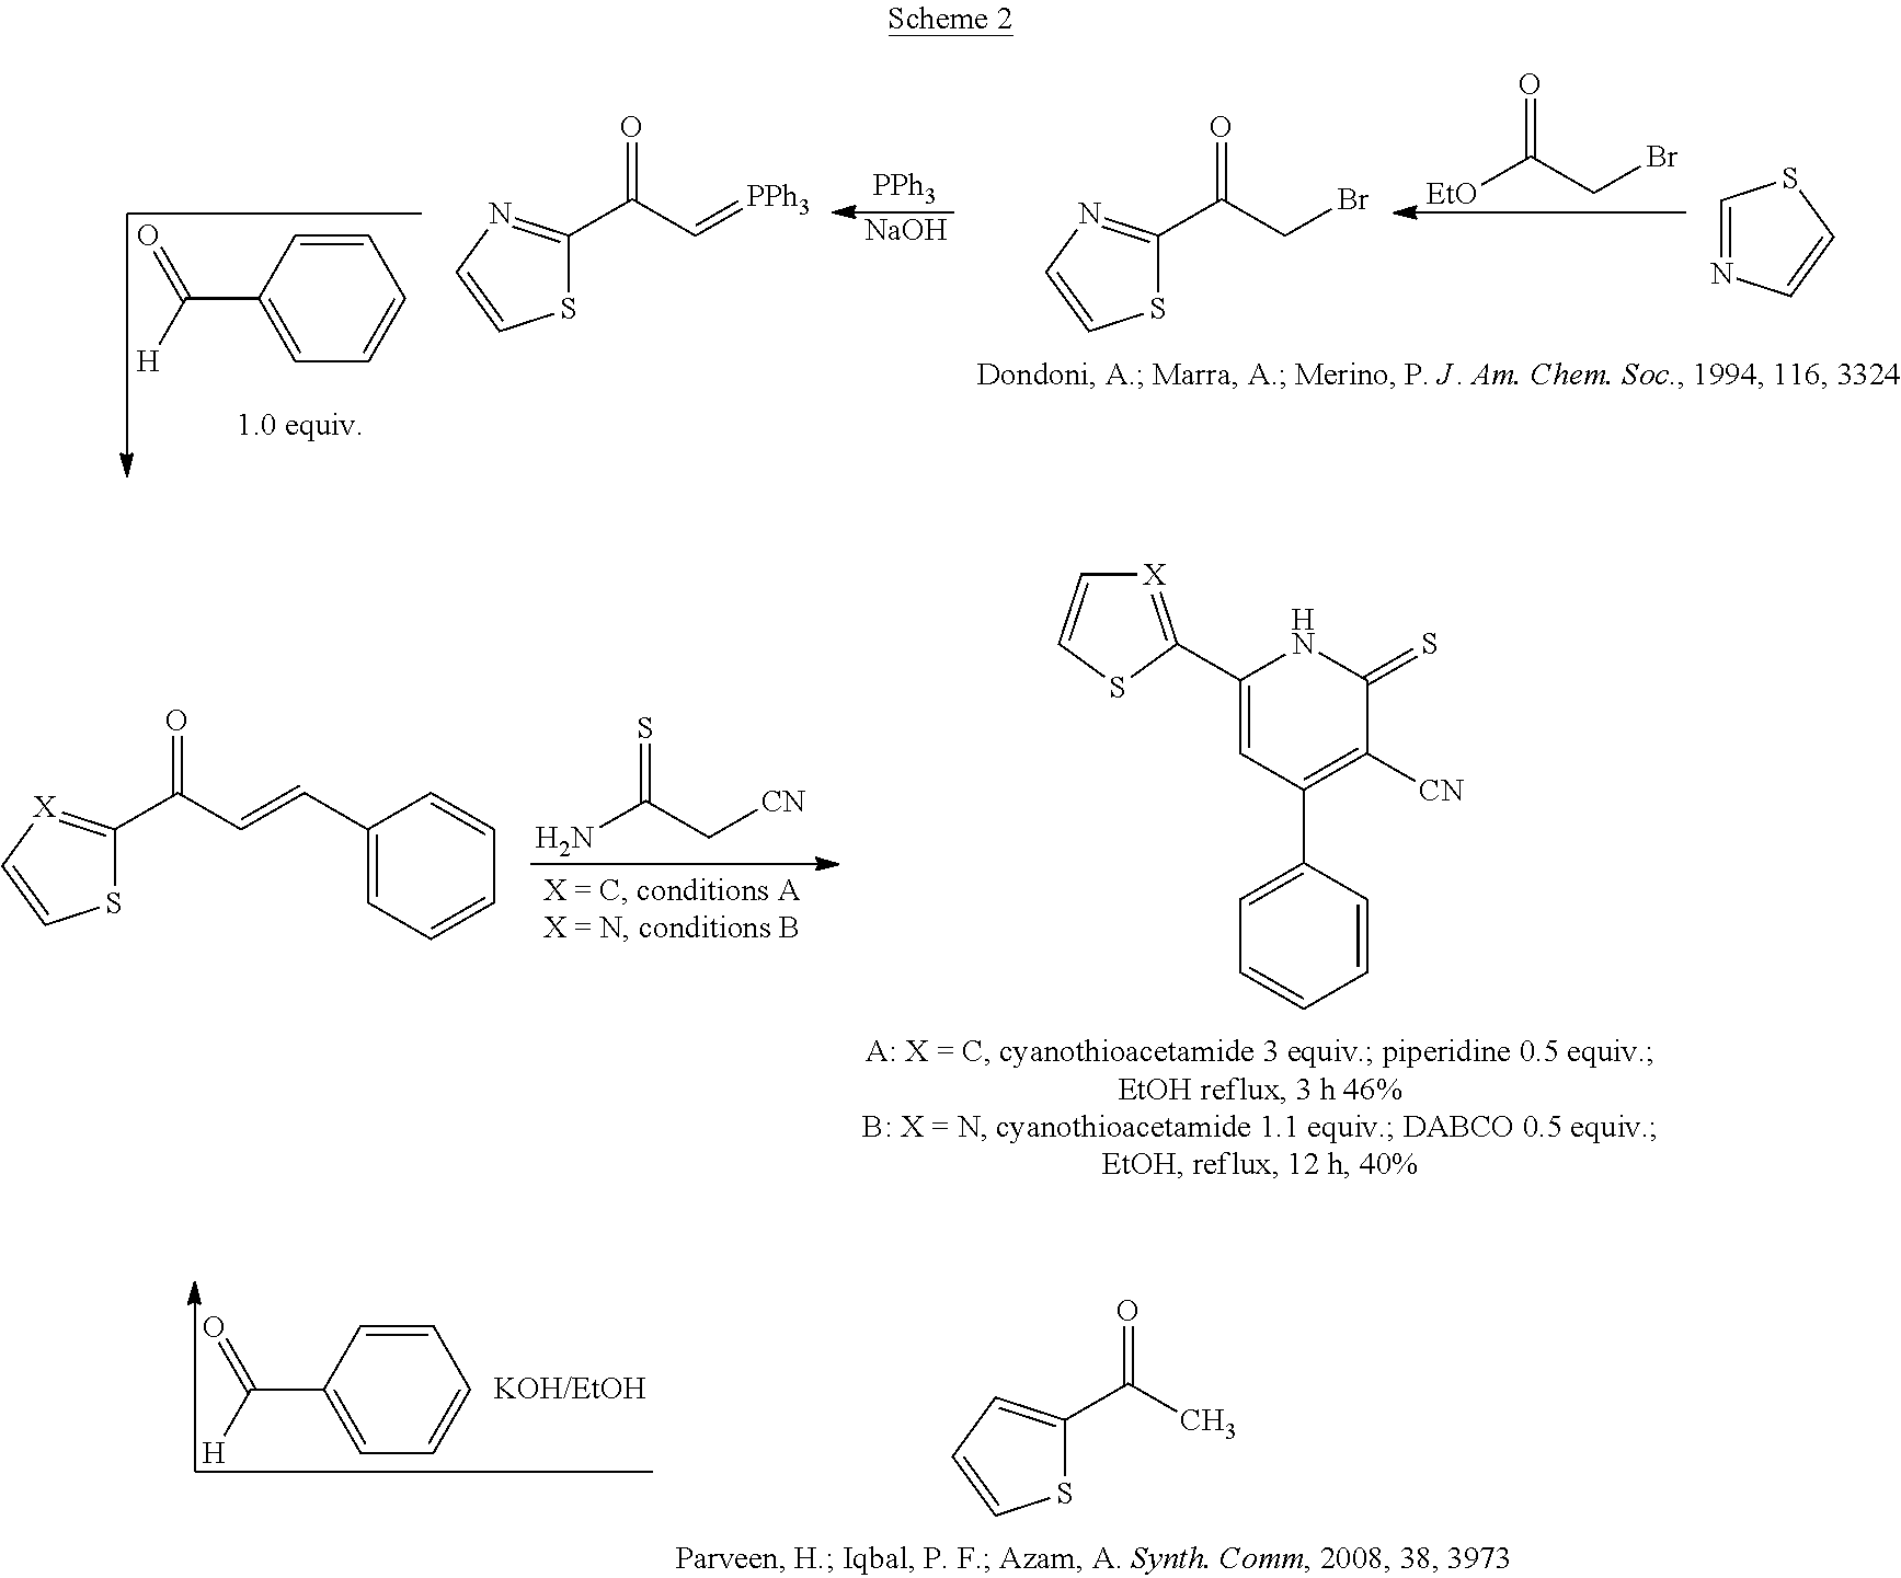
NC(C[CN])=S.C1=CSC(C2=CC(C3=CC=CC=C3)=C([CN])C(=S)N2)=[X]1.C(=CC(C1=[X]C=CS1)=O)C1=CC=CC=C1.C1(C([H])=O)=CC=CC=C1.CC(C1=CC=CS1)=O.[PPh3].[NaOH].[EtO]C(CBr)=O.C1=NC=CS1.C1(C(CBr)=O)=NC=CS1.[PPh3]=CC(C1=NC=CS1)=O.C1(C([H])=O)=CC=CC=C1
